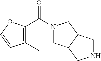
N1(C(C2=C(C)C=CO2)=O)CC2C(C1)CNC2
